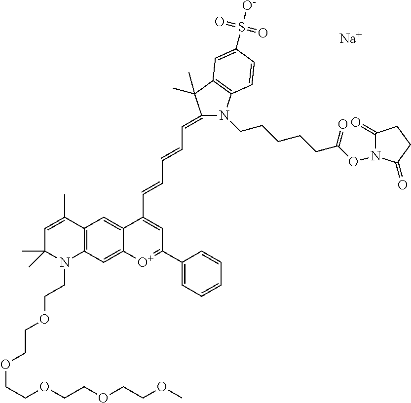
C1=C(C)C2=C(N(CCOCCOCCOCCOCCOC)C1(C)C)C=C1C(=C2)C(C=CC=CC=C2N(CCCCCC(ON3C(=O)CCC3=O)=O)C3=C(C2(C)C)C=C(S([O-])(=O)=O)C=C3)=CC(C2=CC=CC=C2)=[O+]1.[Na]
